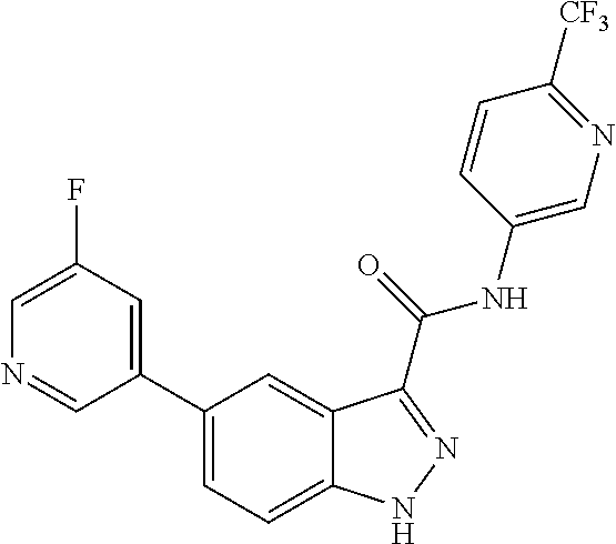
C1(F)=CN=CC(C2=CC=C3C(=C2)C(C(NC2=CN=C([CF3])C=C2)=O)=NN3)=C1
